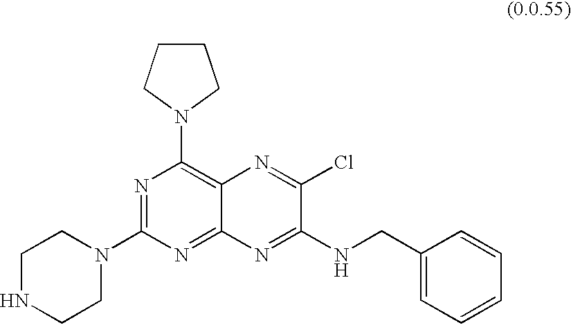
C1NCCN(C2=NC(N3CCCC3)=C3C(=N2)N=C(NCC2=CC=CC=C2)C(Cl)=N3)C1
